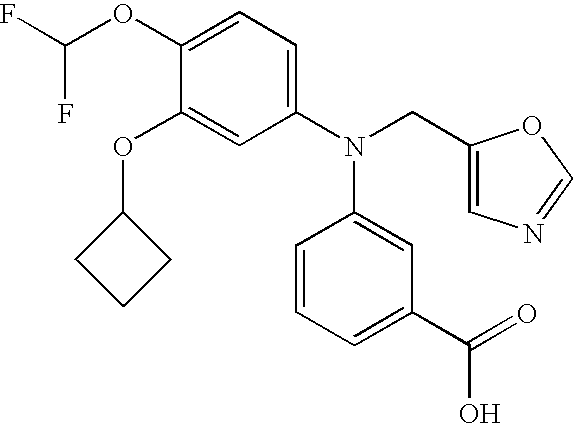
C1(OC(F)F)=CC=C(N(CC2=CN=CO2)C2=CC(C(=O)O)=CC=C2)C=C1OC1CCC1
